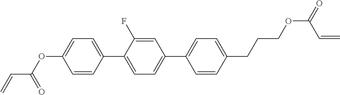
C(C(OC1=CC=C(C2=CC=C(C3=CC=C(CCCOC(=O)C=C)C=C3)C=C2F)C=C1)=O)=C
